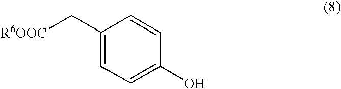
C1(C[R6OOC])=CC=C(O)C=C1
